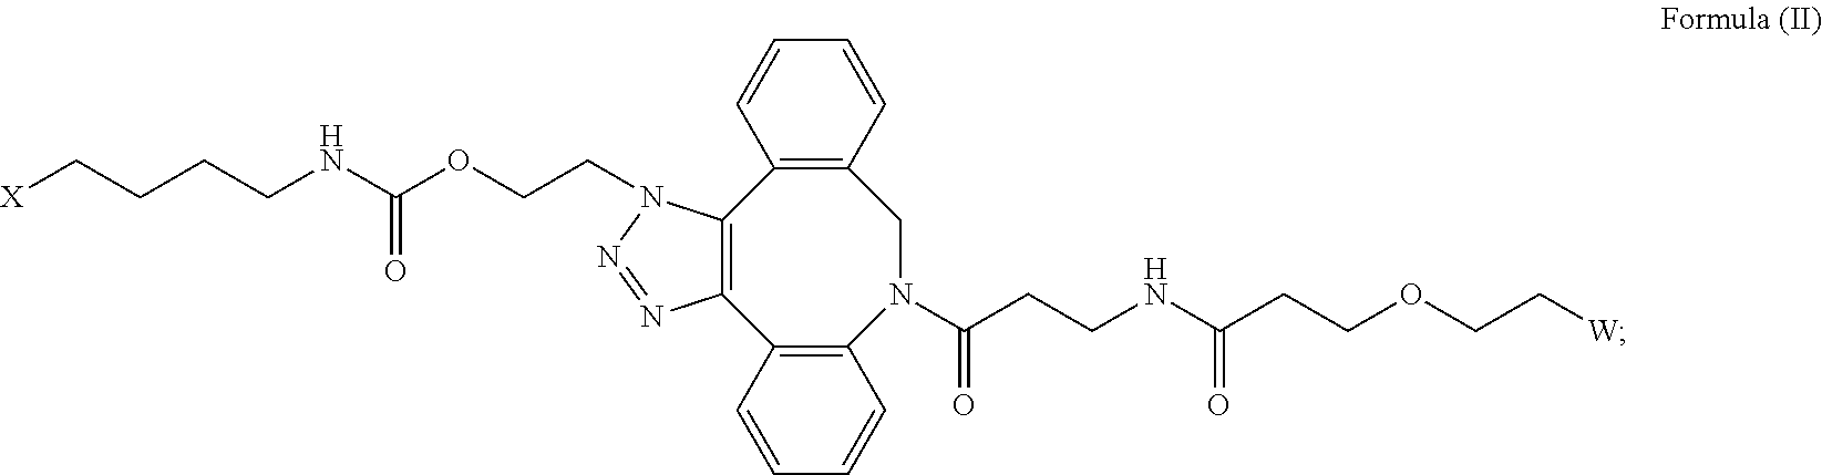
C(CCCNC(OCCN1C2=C(C3=C(N(C(CCNC(CCOCC[W])=O)=O)CC4=C2C=CC=C4)C=CC=C3)N=N1)=O)[X]
